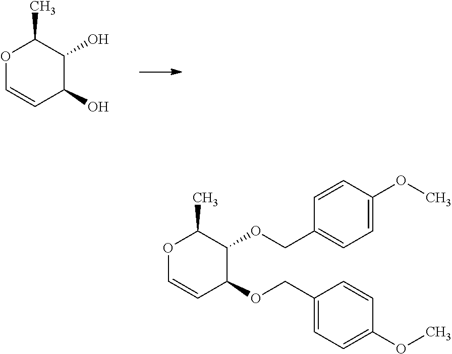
C1=CC(O)C(O)C(C)O1.C1=CC(OCC2=CC=C(OC)C=C2)C(OCC2=CC=C(OC)C=C2)C(C)O1
